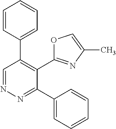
N1=CC(C2=CC=CC=C2)=C(C2=NC(C)=CO2)C(C2=CC=CC=C2)=N1
